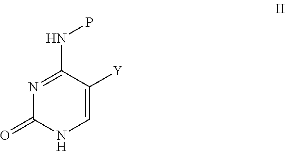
C1=C([Y])C(NP)=NC(=O)N1
